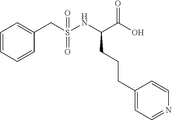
C1=CC=CC(CS(NC(C(=O)O)CCCC2=CC=NC=C2)(=O)=O)=C1
